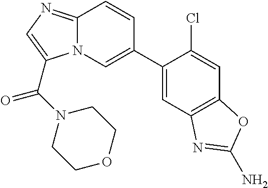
C12=NC=C(C(N3CCOCC3)=O)N1C=C(C1=CC3=C(C=C1Cl)OC(N)=N3)C=C2
